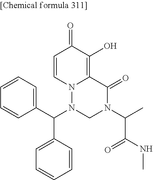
C1=CN2C(=C(O)C1=O)C(=O)N(C(C)C(NC)=O)CN2C(C1=CC=CC=C1)C1=CC=CC=C1
